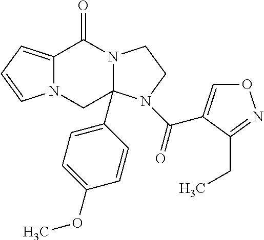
C12=CC=CN1CC1(C3=CC=C(OC)C=C3)N(C2=O)CCN1C(=O)C1=CON=C1CC
